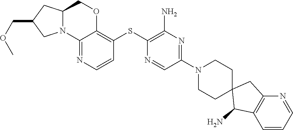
C1(N)C2=C(CC13CCN(C1=NC(N)=C(SC4=C5OCC6CC(COC)CN6C5=NC=C4)N=C1)CC3)N=CC=C2
